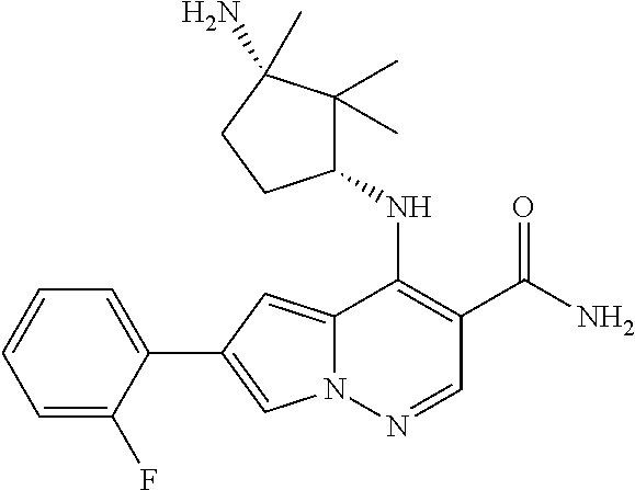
N12C(=CC(C3=CC=CC=C3F)=C1)C(NC1C(C)(C)C(N)(C)CC1)=C(C(N)=O)C=N2
